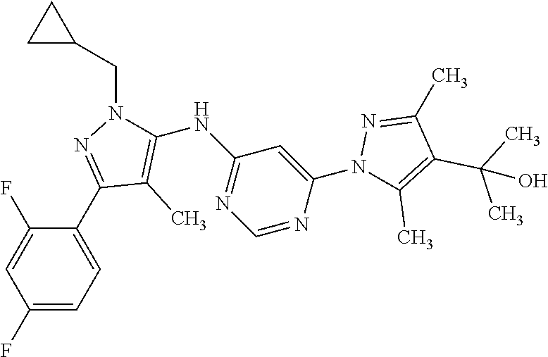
C1(F)=CC=C(C2=NN(CC3CC3)C(NC3=NC=NC(N4C(C)=C(C(C)(C)O)C(C)=N4)=C3)=C2C)C(F)=C1
